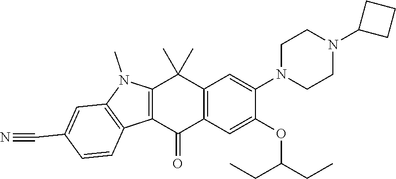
C12=C(C(=O)C3=C(C1(C)C)C=C(N1CCN(C4CCC4)CC1)C(OC(CC)CC)=C3)C1=C(N2C)C=C(C#N)C=C1
